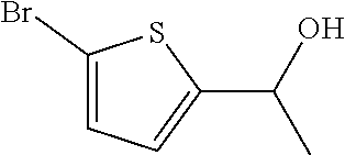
C1(Br)=CC=C(C(O)C)S1
